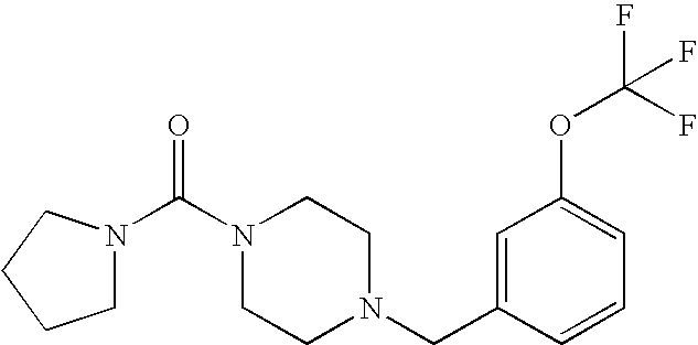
C(N1CCN(CC2=CC(OC(F)(F)F)=CC=C2)CC1)(N1CCCC1)=O
